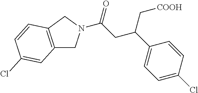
C12=C(CN(C(CC(C3=CC=C(Cl)C=C3)C[COOH])=O)C1)C=CC(Cl)=C2
